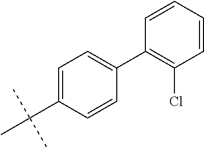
C1(C2=C(Cl)C=CC=C2)=CC=C(C(C)(C)C)C=C1
